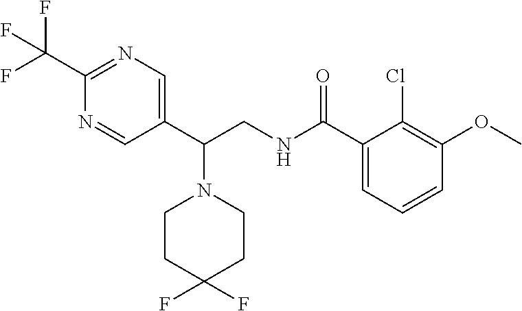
C1CC(F)(F)CCN1C(C1=CN=C(C(F)(F)F)N=C1)CNC(C1=CC=CC(OC)=C1Cl)=O
